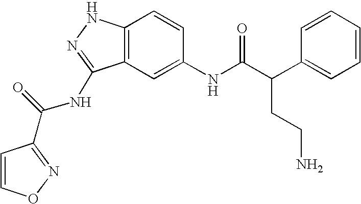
C12=C(C=C(NC(C(C3=CC=CC=C3)CCN)=O)C=C1)C(NC(=O)C1=NOC=C1)=NN2
